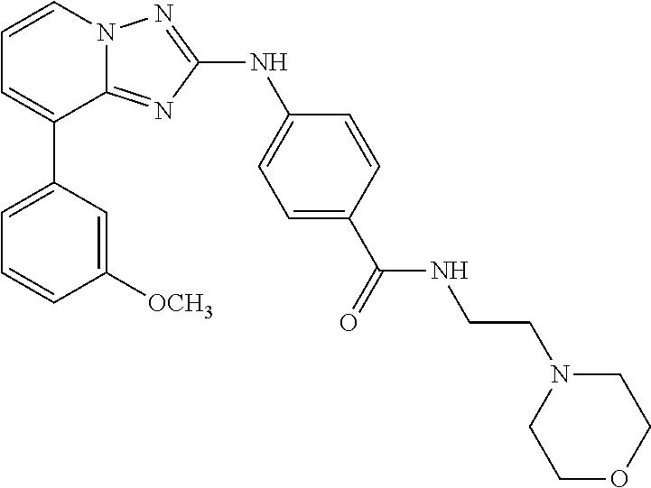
C1=CN2C(=NC(NC3=CC=C(C(=O)NCCN4CCOCC4)C=C3)=N2)C(C2=CC=CC([OCH3])=C2)=C1
